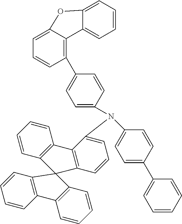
C1(C2=C3C(=CC=C2)OC2=CC=CC=C32)=CC=C(N(C2=CC=C(C3=CC=CC=C3)C=C2)C2=CC=CC3=C2C2=C(C=CC=C2)C32C3=C(C=CC=C3)C3=C2C=CC=C3)C=C1
